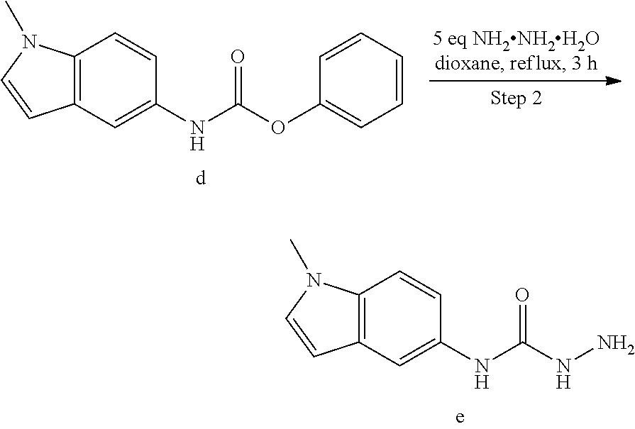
C12=C(C=C(NC(OC3=CC=CC=C3)=O)C=C1)C=CN2C.C12=C(C=C(NC(NN)=O)C=C1)C=CN2C
